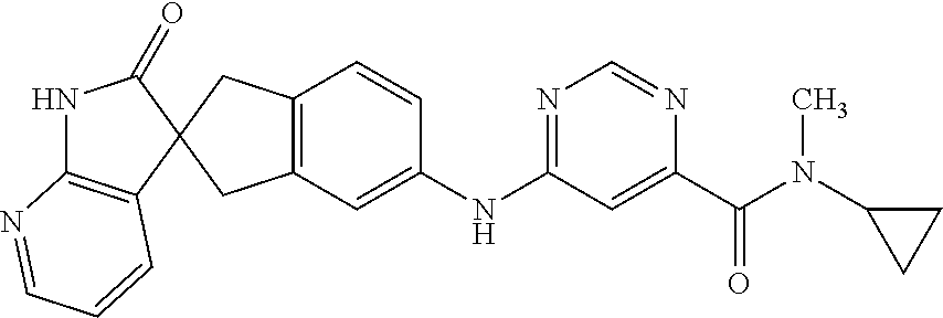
N1C2=C(C=CC=N2)C2(C1=O)CC1=C(C2)C=C(NC2=NC=NC(C(=O)N(C3CC3)C)=C2)C=C1
